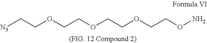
[N3]CCOCCOCCOCCON
